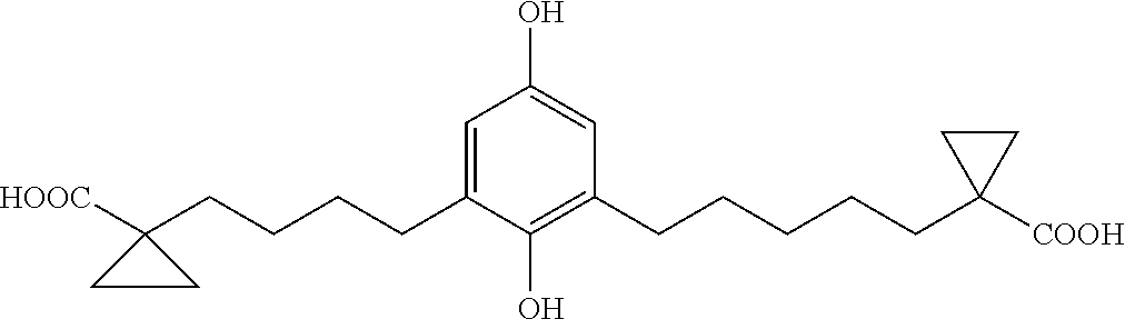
C(CCCC1([HOOC])CC1)C1=CC(O)=CC(CCCCCC2([COOH])CC2)=C1O
